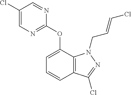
C1(Cl)=CN=C(OC2=CC=CC3=C2N(CC=CCl)N=C3Cl)N=C1
